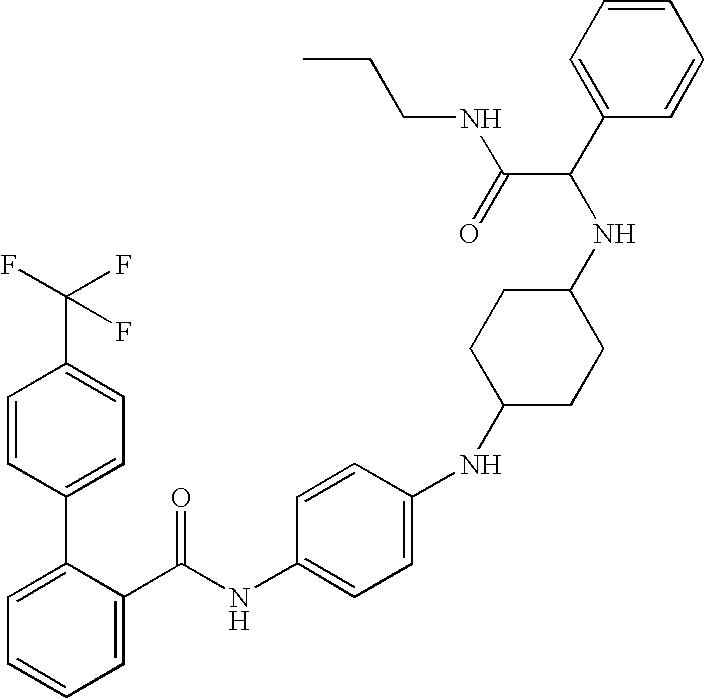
C1=C(C(NC2=CC=C(NC3CCC(NC(C4=CC=CC=C4)C(=O)NCCC)CC3)C=C2)=O)C(C2=CC=C(C(F)(F)F)C=C2)=CC=C1
